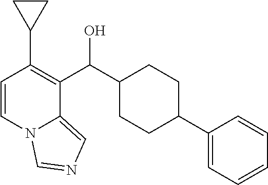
C1(C(C2=C(C3CC3)C=CN3C2=CN=C3)O)CCC(C2=CC=CC=C2)CC1
